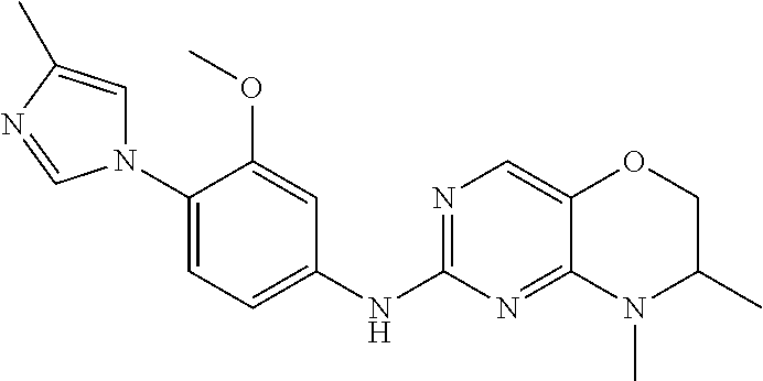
C1(N2C=C(C)N=C2)=CC=C(NC2=NC=C3C(=N2)N(C)C(C)CO3)C=C1OC
